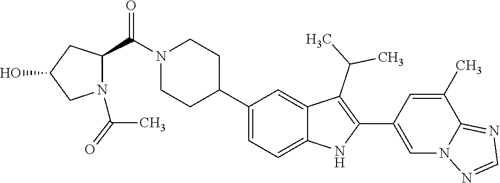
C1(C2CCN(C(C3N(C(C)=O)CC(O)C3)=O)CC2)=CC=C2C(=C1)C(C(C)C)=C(C1=CN3C(=NC=N3)C(C)=C1)N2
